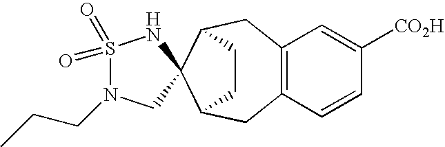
C12=C(CC3C4(C(C1)CC3)NS(=O)(=O)N(CCC)C4)C=C([CO2H])C=C2
